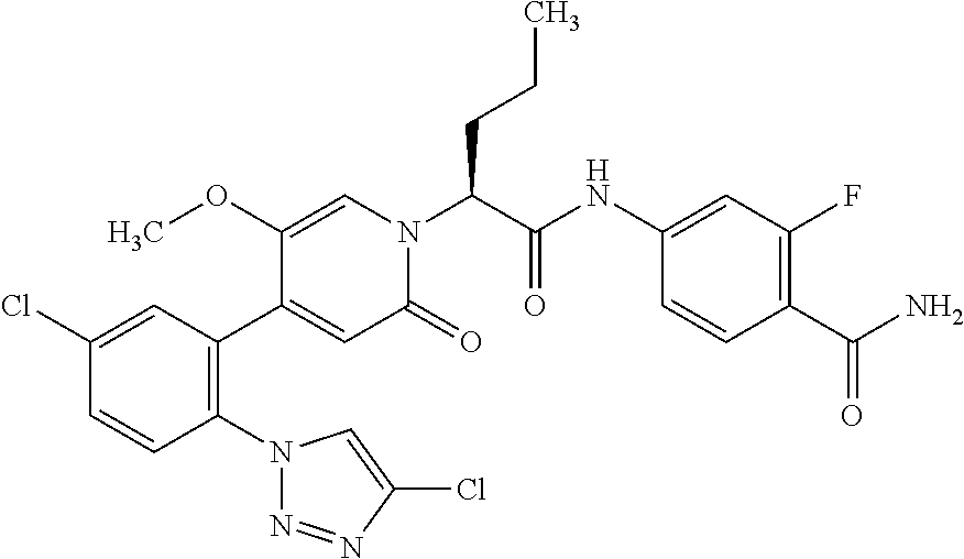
C1(Cl)=CC(C2=CC(=O)N(C(C(NC3=CC(F)=C(C(N)=O)C=C3)=O)CCC)C=C2OC)=C(N2N=NC(Cl)=C2)C=C1
